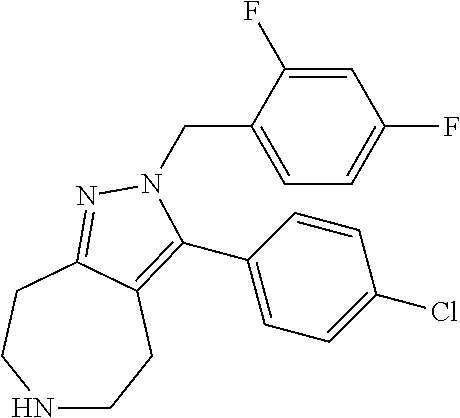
N1CCC2=C(C3=CC=C(Cl)C=C3)N(CC3=CC=C(F)C=C3F)N=C2CC1
